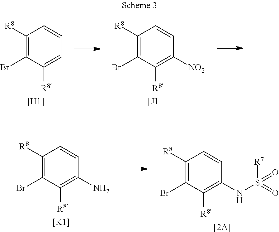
C1([R8])=C(Br)C([R8])=CC=C1.C1([R8])=C(Br)C([R8])=C([NO2])C=C1.[[H1]].[[J1]].C1([R8])=C(Br)C([R8])=C(N)C=C1.C1([R8])=C(Br)C([R8])=C(NS([R7])(=O)=O)C=C1.[[2A]].[[K1]]
